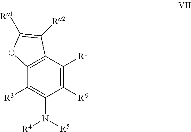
C12=C(C([R3])=C(N([R5])[R4])C([R6])=C1[R1])OC([Ra1])=C2[Ra2]
